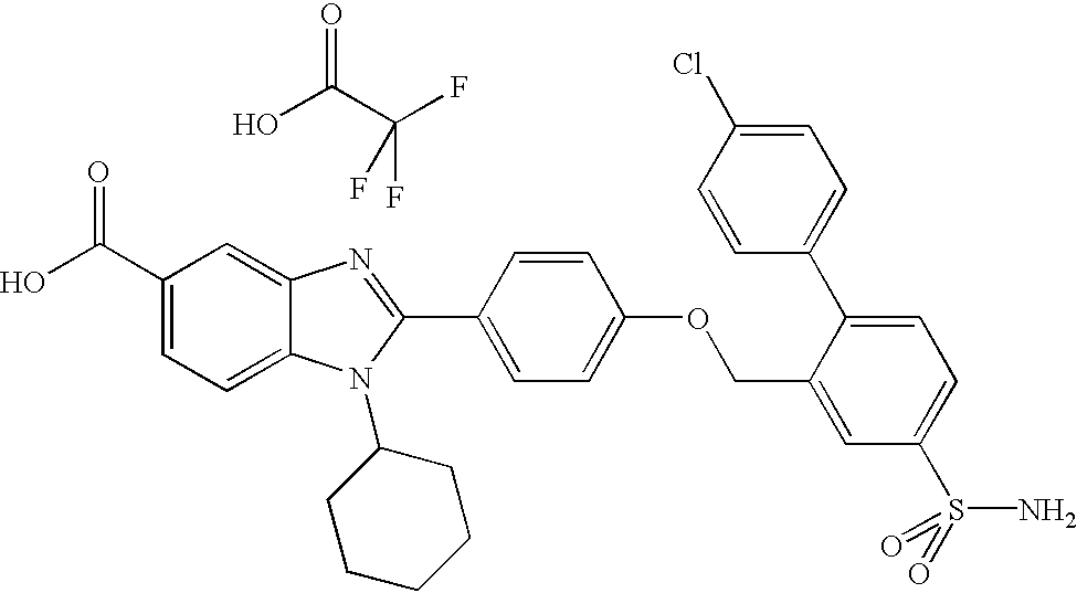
OC(C1=CC=C2C(=C1)N=C(C1=CC=C(OCC3=CC(S(N)(=O)=O)=CC=C3C3=CC=C(Cl)C=C3)C=C1)N2C1CCCCC1)=O.O=C(C(F)(F)F)O
